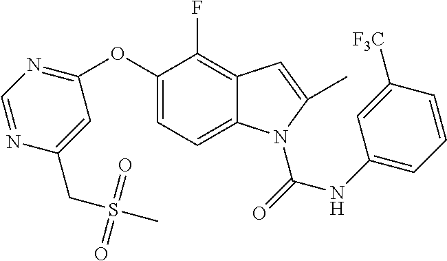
C1(OC2=NC=NC(CS(=O)(=O)C)=C2)=CC=C2C(=C1F)C=C(C)N2C(=O)NC1=CC=CC([F3C])=C1
